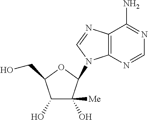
C1(O)C(O)([Me])C(N2C3=C(N=C2)C(N)=NC=N3)OC1CO
